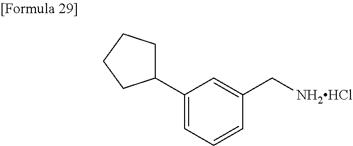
C1(C2CCCC2)=CC=CC(C[NH2HCl])=C1
